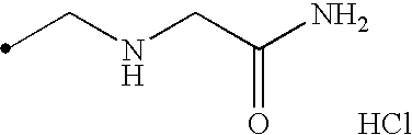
C(NCC(N)=O)C.Cl
